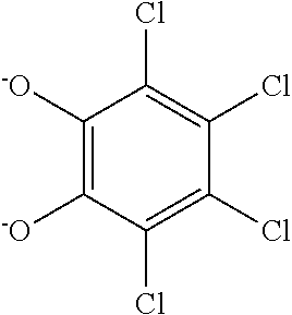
C1([-O])=C([-O])C(Cl)=C(Cl)C(Cl)=C1Cl
